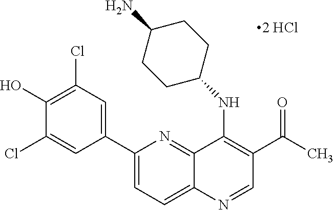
C1(C2=CC(Cl)=C(O)C(Cl)=C2)=CC=C2C(=N1)C(NC1CCC(N)CC1)=C(C(=O)C)C=N2
